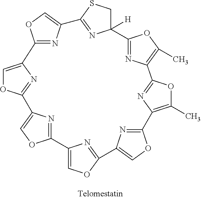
C12=NC(=CO1)C1=NC([H])(CS1)C1=NC(=C(C)O1)C1=NC(=C(C)O1)C1=NC(=CO1)C1=NC(=CO1)C1=NC(=CO1)C1=NC2=CO1
